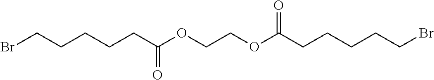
BrCCCCCC(OCCOC(CCCCCBr)=O)=O
